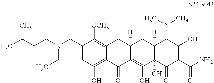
C1(CN(CCC(C)C)CC)=CC(O)=C2C(=C1[OCH3])CC1([H])C(=C(O)C3(O)C([H])(C1)C(N(C)C)C(O)=C(C(N)=O)C3=O)C2=O
